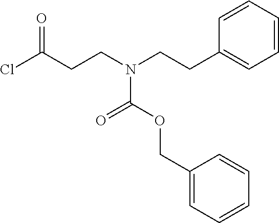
ClC(CCN(CCC1=CC=CC=C1)C(OCC1=CC=CC=C1)=O)=O
